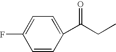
C1=CC(C(CC)=O)=CC=C1F
